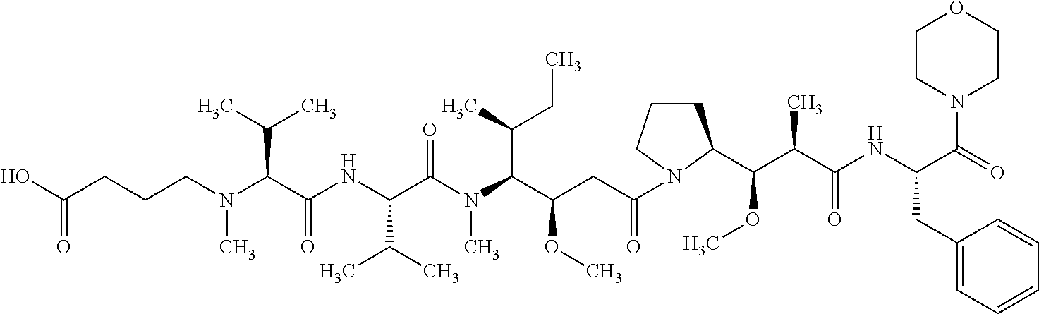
OC(CCCN(C(C(NC(C(N(C(C(CC(=O)N1CCCC1C(C(C(NC(C(=O)N1CCOCC1)CC1=CC=CC=C1)=O)C)OC)OC)C(C)CC)C)=O)C(C)C)=O)C(C)C)C)=O
